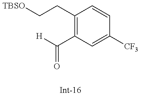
[TBSO]CCC1=C(C([H])=O)C=C([CF3])C=C1
